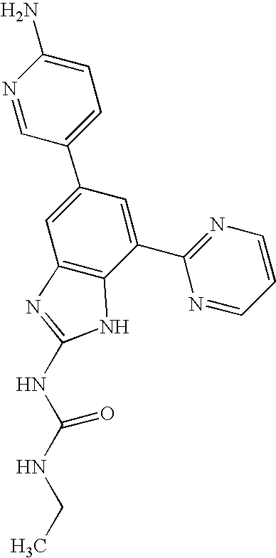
N1=CC(C2=CC3=C(C(C4=NC=CC=N4)=C2)NC(NC(NCC)=O)=N3)=CC=C1N
